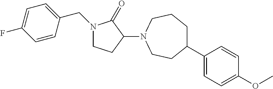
C1CC(N2CCC(C3=CC=C(OC)C=C3)CCC2)C(=O)N1CC1=CC=C(F)C=C1
